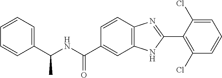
C1(C(NC(C2=CC3=C(C=C2)N=C(C2=C(Cl)C=CC=C2Cl)N3)=O)C)=CC=CC=C1
